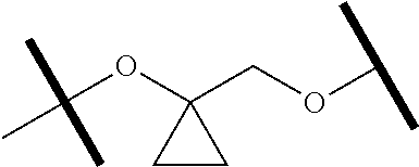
C(OC1(COC(C)C)CC1)(C)(C)C
